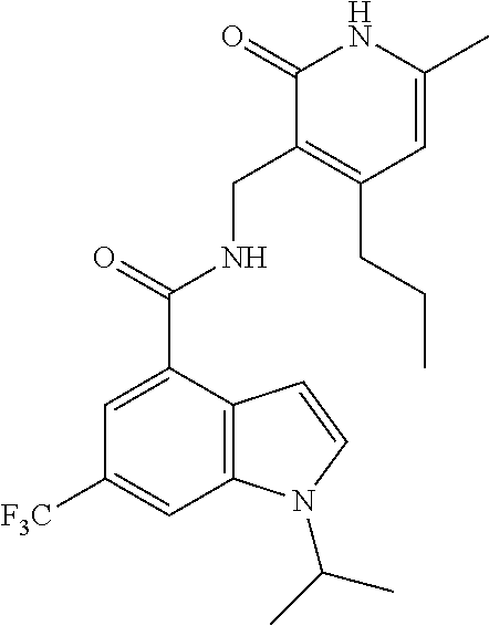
C1=C(C(=O)NCC2=C(CCC)C=C(C)NC2=O)C2=C(C=C1[F3C])N(C(C)C)C=C2
